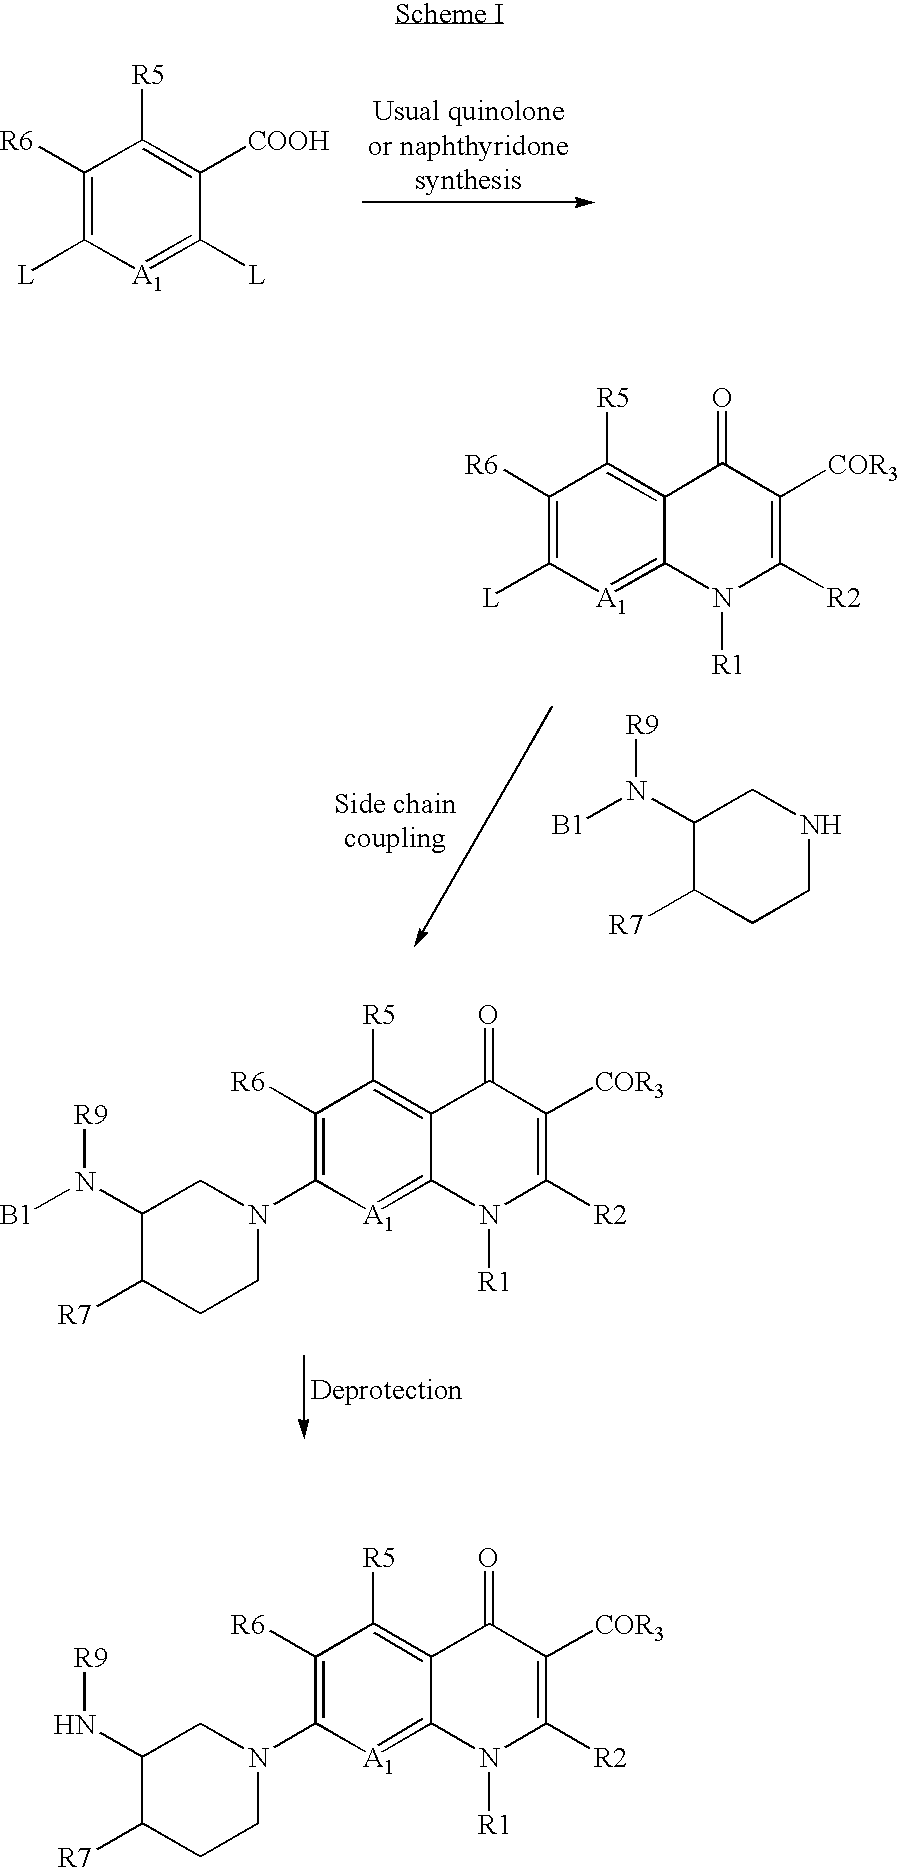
C1([R6])=C([L])[A1]=C([L])C([COOH])=C1[R5].C1([R6])=C([L])[A1]=C2C(=C1[R5])C(=O)C([COR3])=C([R2])N2[R1].C1(N([B1])[R9])C([R7])CCNC1.C1([R6])=C(N2CC(N([B1])[R9])C([R7])CC2)[A1]=C2C(=C1[R5])C(=O)C([COR3])=C([R2])N2[R1].C1([R6])=C(N2CC(N[R9])C([R7])CC2)[A1]=C2C(=C1[R5])C(=O)C([COR3])=C([R2])N2[R1]
